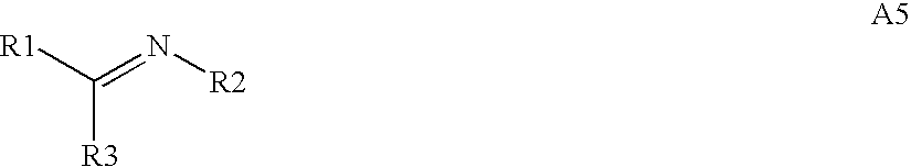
[R3]C([R1])=N[R2]
